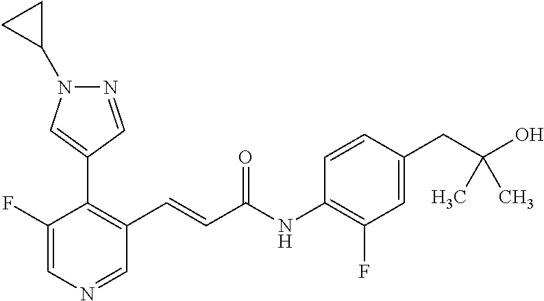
C1(F)=CN=CC(C=CC(NC2=C(F)C=C(CC(O)(C)C)C=C2)=O)=C1C1=CN(C2CC2)N=C1
